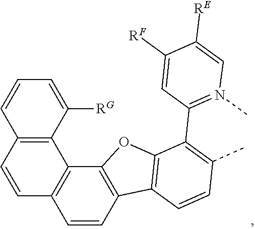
C1=C([RG])C2=C(C=C1)C=CC1=C2C2=C(C=C1)C1=C(O2)C(C2=N(C)C=C([RE])C([RF])=C2)=C(C)C=C1
